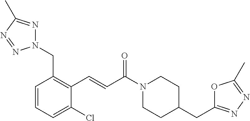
N1(CC2=C(C=CC(N3CCC(CC4=NN=C(C)O4)CC3)=O)C(Cl)=CC=C2)N=C(C)N=N1
